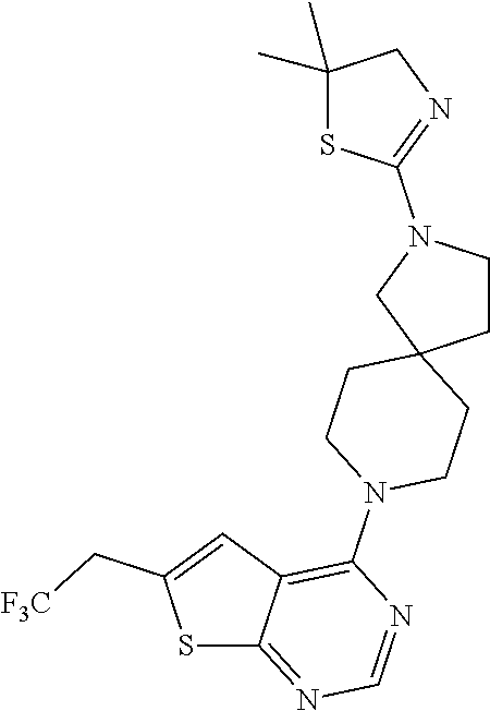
C1(N2CCC3(CCN(C4=NCC(C)(C)S4)C3)CC2)=C2C(=NC=N1)SC(C[F3C])=C2
